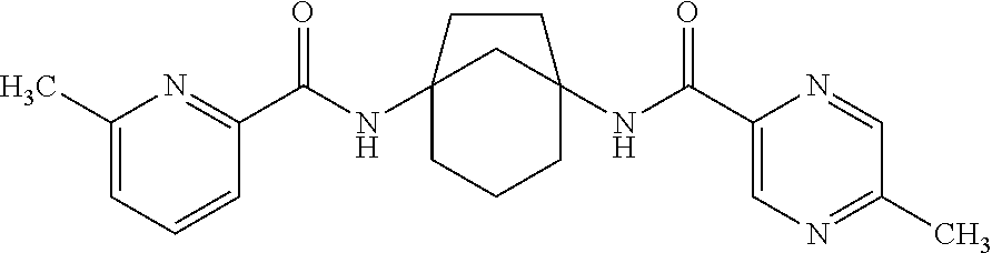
C12(NC(C3=NC(C)=CC=C3)=O)CCCC(NC(C3=CN=C(C)C=N3)=O)(C1)CC2
